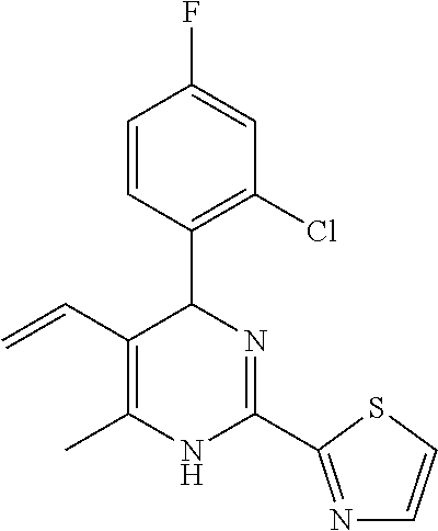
C1(C2C(C=C)=C(C)NC(C3=NC=CS3)=N2)=C(Cl)C=C(F)C=C1
